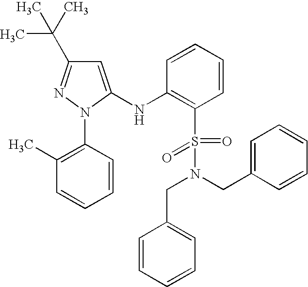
N(C1=C(S(N(CC2=CC=CC=C2)CC2=CC=CC=C2)(=O)=O)C=CC=C1)C1=CC(C(C)(C)C)=NN1C1=C(C)C=CC=C1
